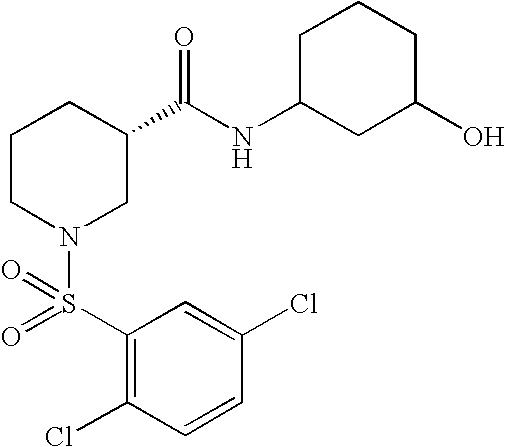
C1(Cl)=CC(S(=O)(N2CC(C(NC3CC(O)CCC3)=O)CCC2)=O)=C(Cl)C=C1
